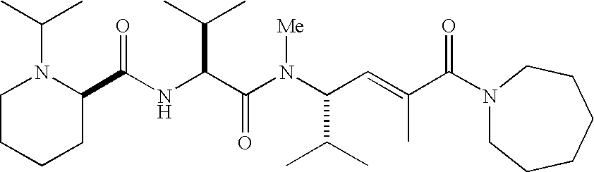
N(C(C(N(C(C(C)C)C=C(C)C(N1CCCCCC1)=O)[Me])=O)C(C)C)C(C1N(C(C)C)CCCC1)=O
